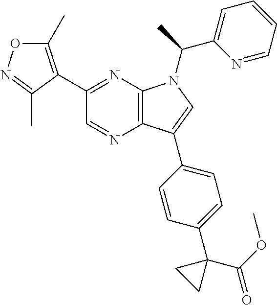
C12=C(N=C(C3=C(C)ON=C3C)C=N1)N(C(C1=CC=CC=N1)C)C=C2C1=CC=C(C2(C(=O)OC)CC2)C=C1
